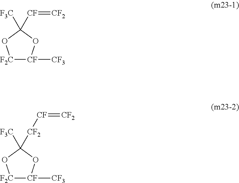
[F2C]1[CF]([CF3])OC([F3C])([CF]=[CF2])O1.[F2C]1[CF]([CF3])OC([F3C])([CF2][CF]=[CF2])O1
